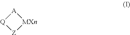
[MXn]1[A][Q][Z]1
